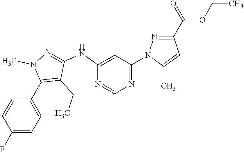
FC1=CC=C(C2=C(CC)C(NC3=CC(N4N=C(C(=O)OCC)C=C4C)=NC=N3)=NN2C)C=C1
